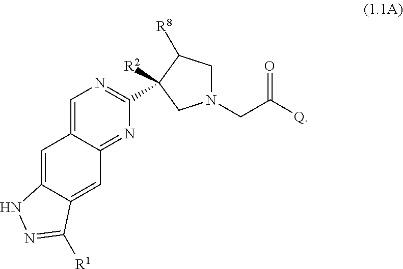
C1=C2C(=NC(C3([R2])C([R8])CN(CC([Q])=O)C3)=N1)C=C1C(=C2)NN=C1[R1]
